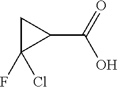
C1C(F)(Cl)C1C(O)=O
